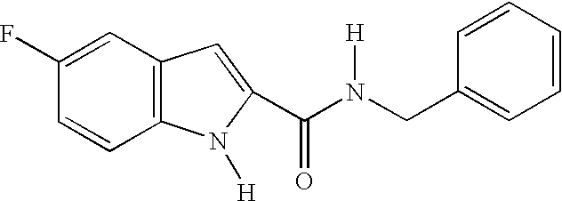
C1=C(F)C=CC2=C1C=C(C(=O)N(CC1=CC=CC=C1)[H])N2[H]
